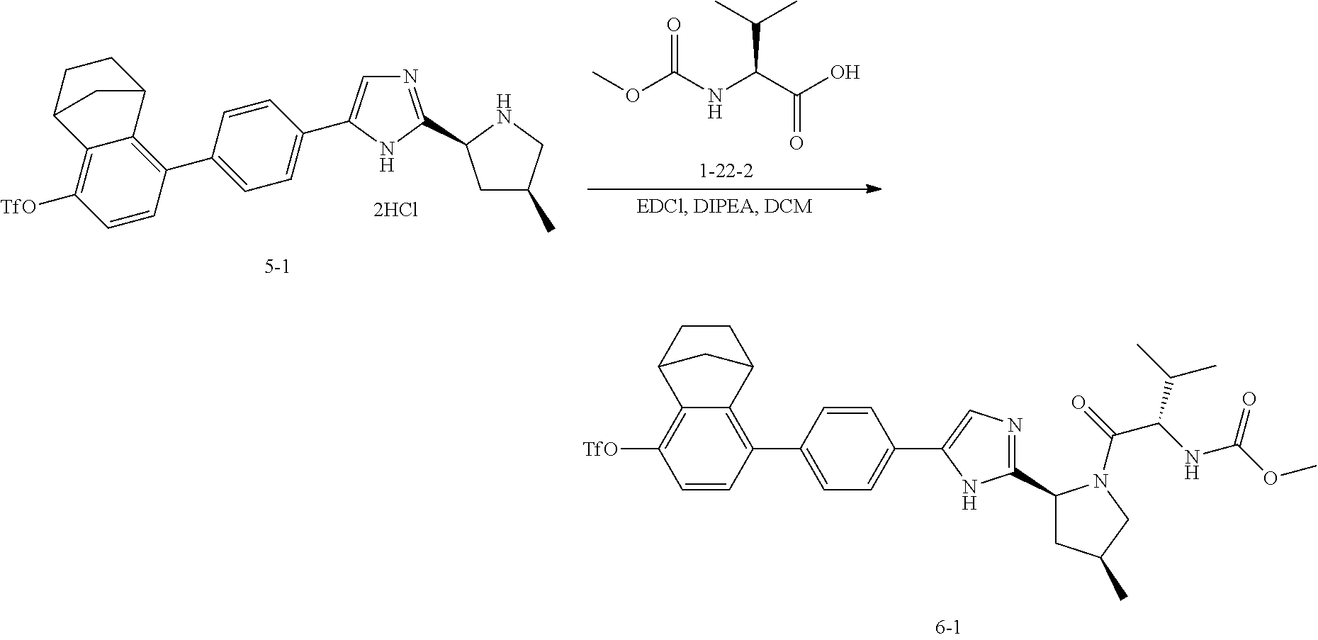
C1=CC(C2=CC=C(C3=CN=C(C4CC(C)CN4C(C(C(C)C)NC(=O)OC)=O)N3)C=C2)=C2C3CCC(C2=C1[TfO])C3.N1=C(C2CC(C)CN2)NC(C2=CC=C(C3=C4C5CCC(C4=C([TfO])C=C3)C5)C=C2)=C1.COC(NC(C(O)=O)C(C)C)=O
